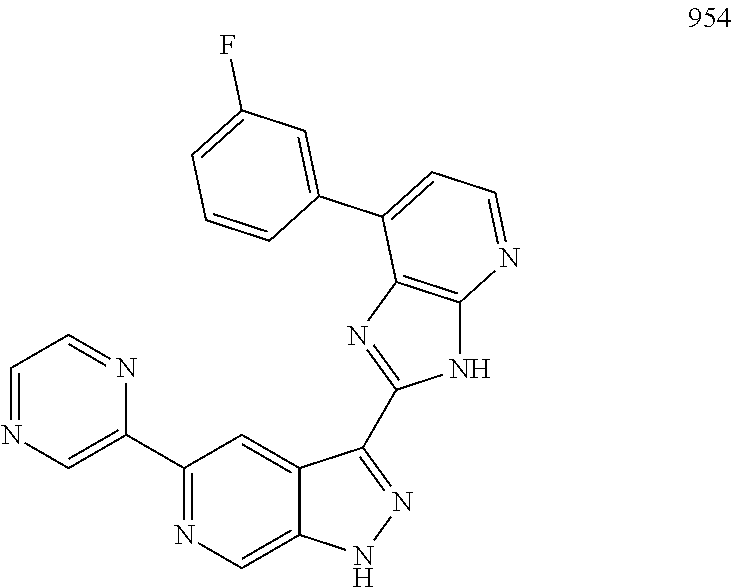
C1(C2=CN=CC=N2)=NC=C2C(=C1)C(C1=NC3=C(N1)N=CC=C3C1=CC(F)=CC=C1)=NN2
